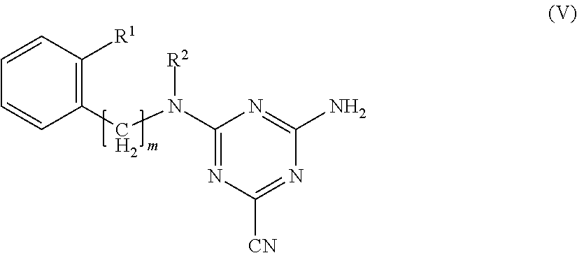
C1(CN([R2])C2=NC([CN])=NC(N)=N2)=C([R1])C=CC=C1
